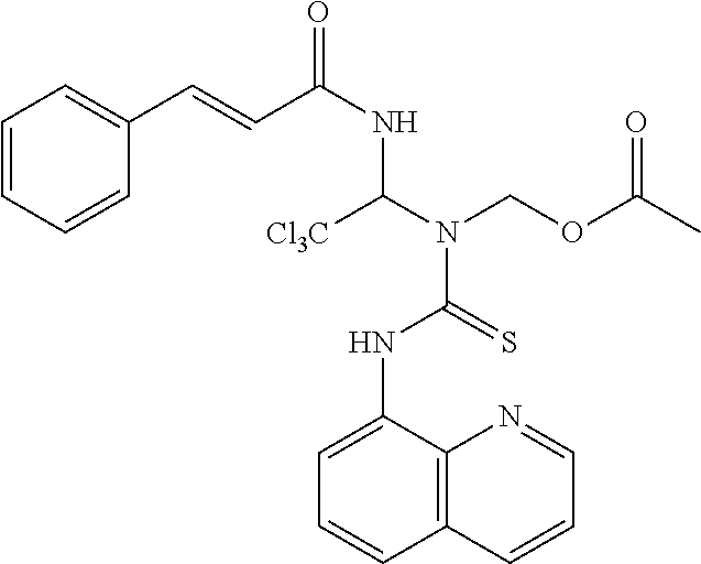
C1=CC2=C(C(NC(N(C(NC(C=CC3=CC=CC=C3)=O)[Cl3C])COC(C)=O)=S)=C1)N=CC=C2
